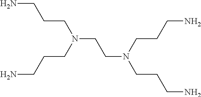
NCCCN(CCN(CCCN)CCCN)CCCN
